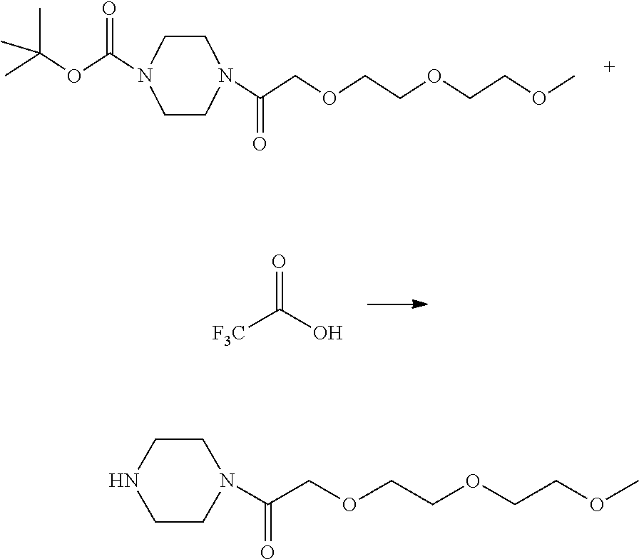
N1(C(COCCOCCOC)=O)CCN(C(=O)OC(C)(C)C)CC1.O=C([F3C])O.N1(C(COCCOCCOC)=O)CCNCC1
